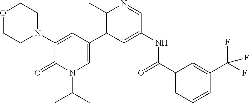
O1CCN(C2=CC(C3=C(C)N=CC(NC(C4=CC=CC(C(F)(F)F)=C4)=O)=C3)=CN(C(C)C)C2=O)CC1
